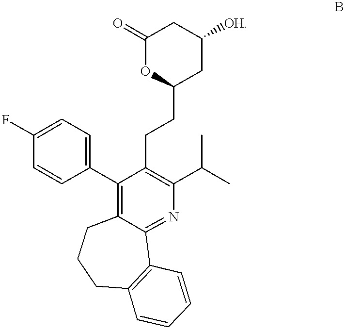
C1(C2=CC=C(F)C=C2)=C2C(=NC(C(C)C)=C1CCC1CC([OH])CC(=O)O1)C1=C(CCC2)C=CC=C1
